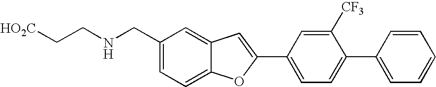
[HO2C]CCNCC1=CC=C2C(=C1)C=C(C1=CC=C(C3=CC=CC=C3)C([CF3])=C1)O2
